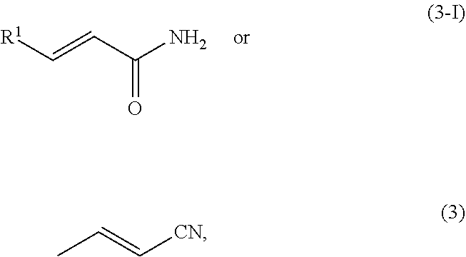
[R1]C=CC(N)=O.CC=C[CN]
